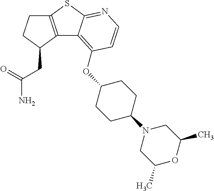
C12=C(C(CC(N)=O)CC1)C1=C(OC3CCC(N4CC(C)OC(C)C4)CC3)C=CN=C1S2
